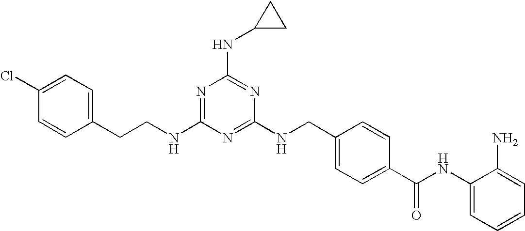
C1(CCNC2=NC(NC3CC3)=NC(NCC3=CC=C(C(NC4=CC=CC=C4N)=O)C=C3)=N2)=CC=C(Cl)C=C1
